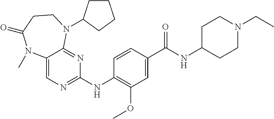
C1(NC2=NC=C3C(=N2)N(C2CCCC2)CCC(=O)N3C)=C(OC)C=C(C(NC2CCN(CC)CC2)=O)C=C1
